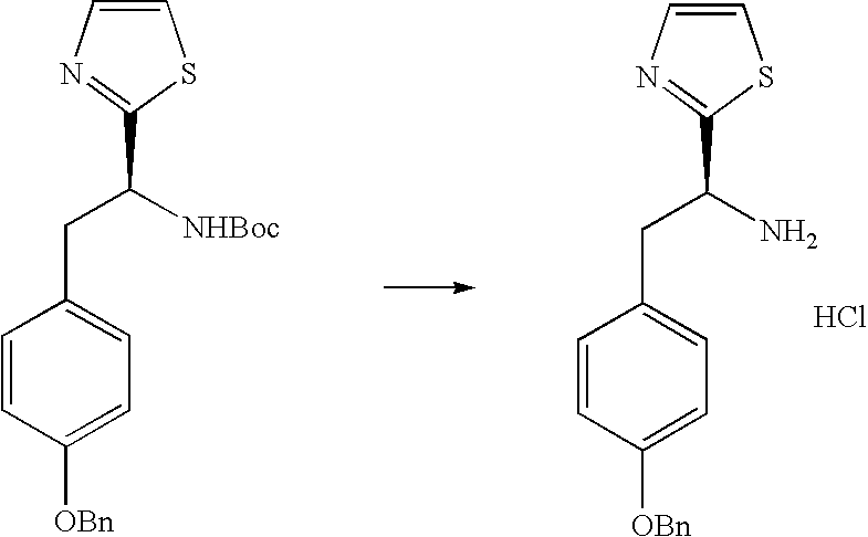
C(N)(CC1=CC=C([OBn])C=C1)C1=NC=CS1.Cl.C([NHBoc])(CC1=CC=C([OBn])C=C1)C1=NC=CS1
